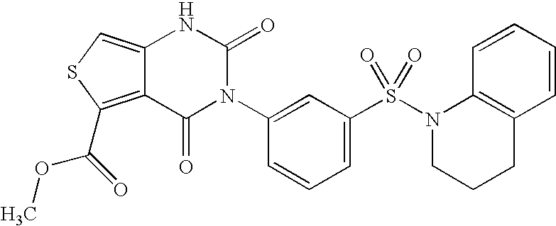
C12=CSC(C(=O)OC)=C1C(=O)N(C1=CC(S(N3CCCC4=C3C=CC=C4)(=O)=O)=CC=C1)C(=O)N2
